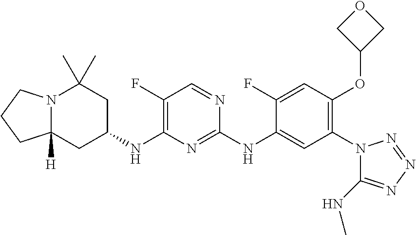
N12C([H])(CC(NC3=C(F)C=NC(NC4=CC(N5C(NC)=NN=N5)=C(OC5COC5)C=C4F)=N3)CC1(C)C)CCC2
